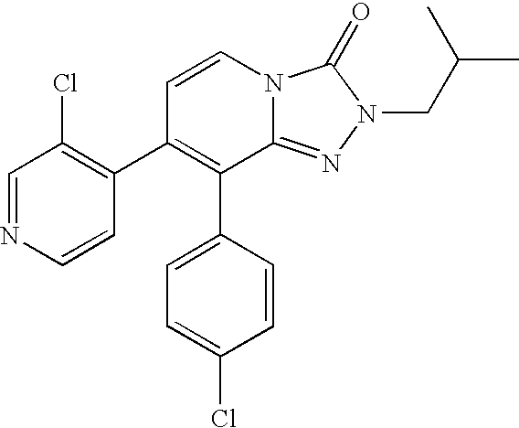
C1=CN2C(=NN(CC(C)C)C2=O)C(C2=CC=C(Cl)C=C2)=C1C1=C(Cl)C=NC=C1
